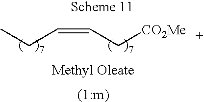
C(=CC[CO2Me])CC.[Methyl Oleate]
